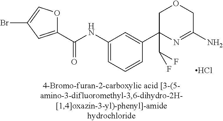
C(NC1=CC=CC(C2(C(F)F)N=C(N)COC2)=C1)(=O)C1=CC(Br)=CO1.Cl
